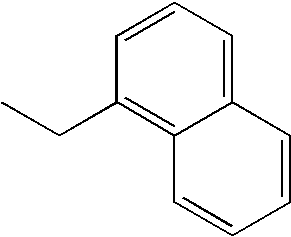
C12=CC=CC(CC)=C1C=CC=C2
